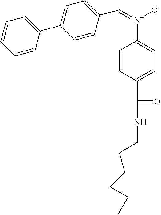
[N+](C1=CC=C(C(=O)NCCCCCC)C=C1)(=CC1=CC=C(C2=CC=CC=C2)C=C1)[O-]
